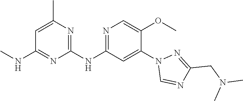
C1(NC2=NC=C(OC)C(N3C=NC(CN(C)C)=N3)=C2)=NC(C)=CC(NC)=N1
